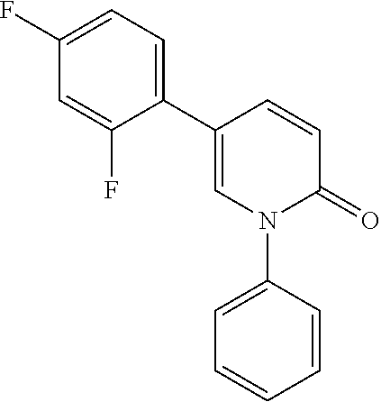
C1(C2=CC=C(F)C=C2F)=CN(C2=CC=CC=C2)C(=O)C=C1
